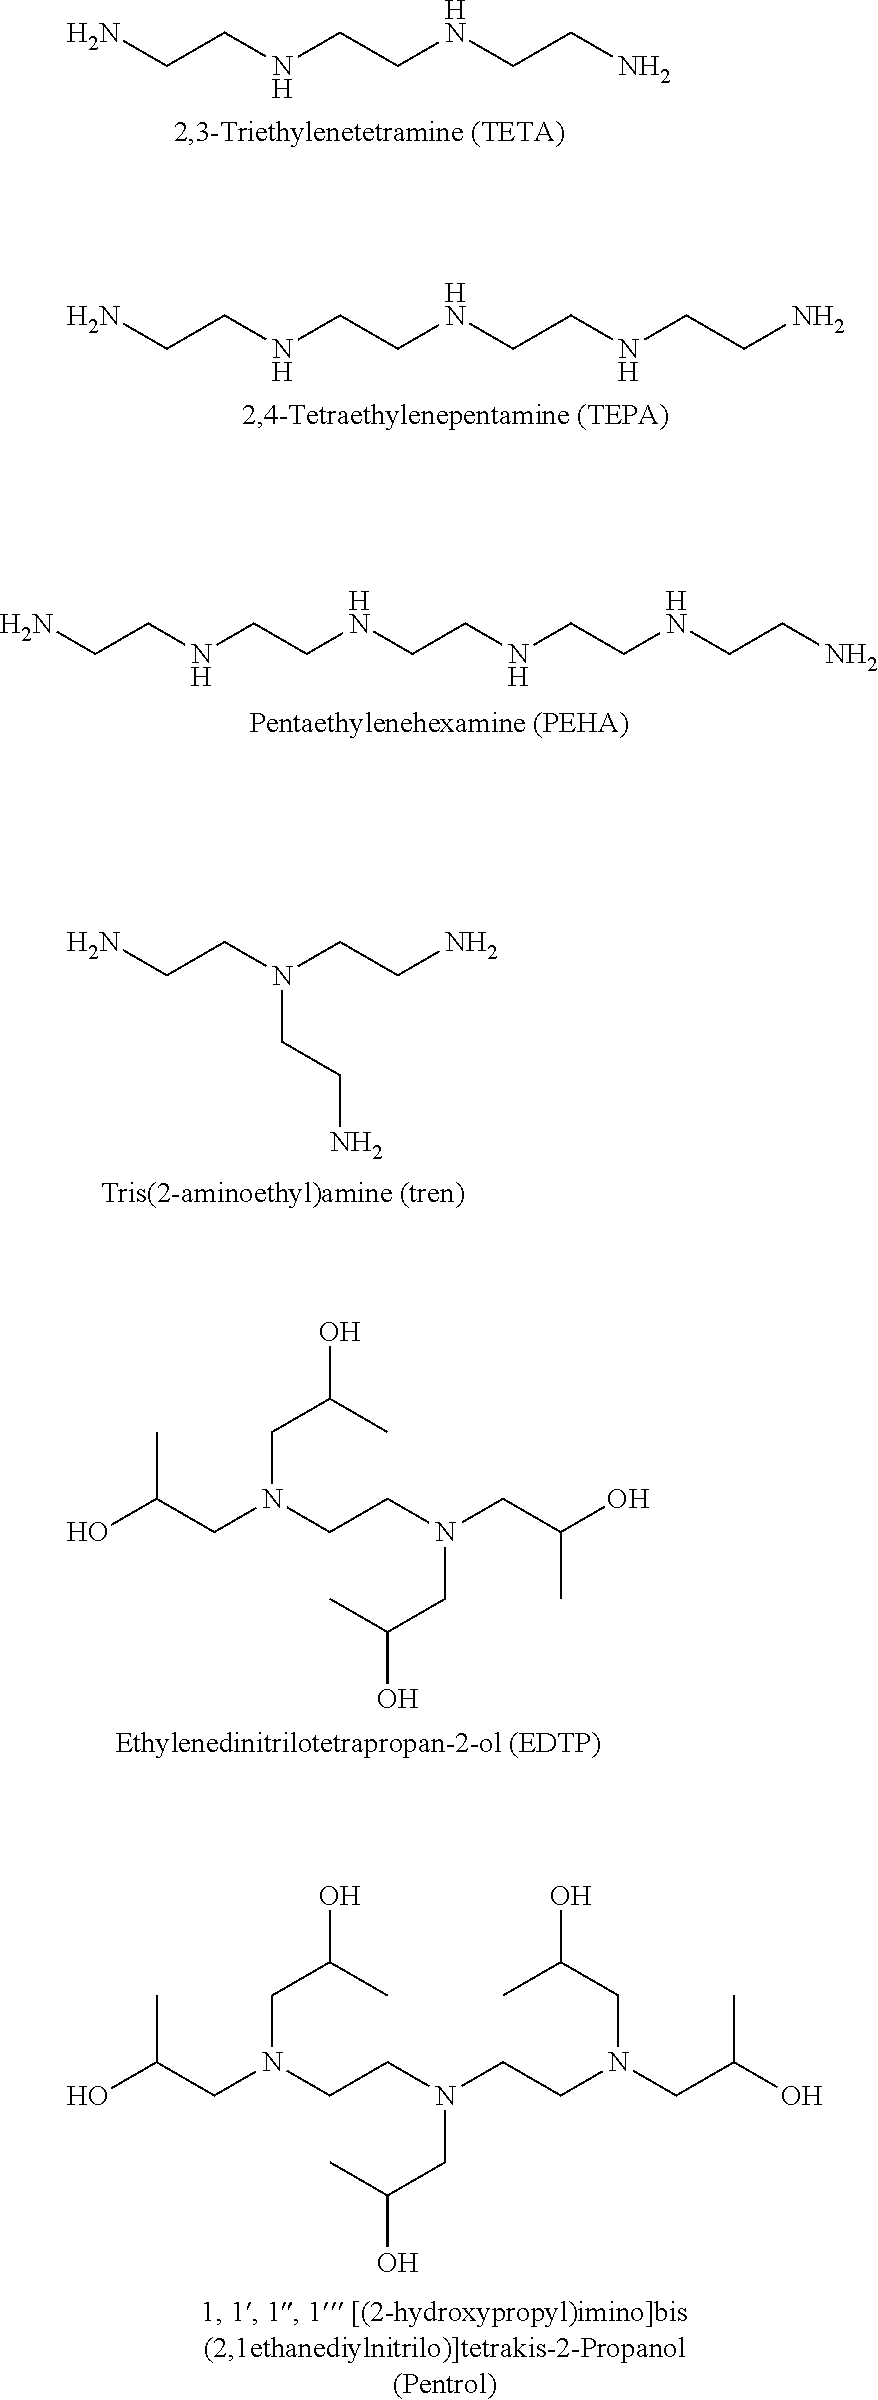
NCCNCCNCCN.NCCNCCNCCNCCN.NCCNCCNCCNCCNCCN.NCCN(CCN)CCN.C(N(CCN(CC(O)C)CC(O)C)CC(O)C)C(C)O.C(N(CCN(CCN(CC(O)C)CC(C)O)CC(O)C)CC(O)C)C(C)O
